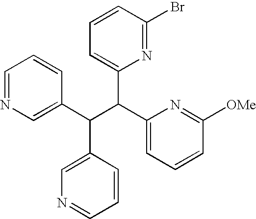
C1=NC=C(C(C(C2=CC=CC([OMe])=N2)C2=CC=CC(Br)=N2)C2=CN=CC=C2)C=C1
